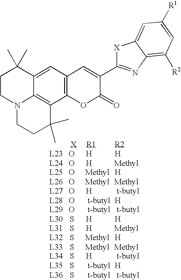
O.[H].[H].O.[H].[Methyl].O.[Methyl].[H].O.[Methyl].[Methyl].O.[H].[t-butyl].O.[t-butyl].[H].O.[t-butyl].[t-butyl].S.[H].[H].S.[H].[Methyl].S.[Methyl].[H].S.[Methyl].[Methyl].S.[H].[t-butyl].S.[t-butyl].[H].S.[t-butyl].[t-butyl].C12=C3C4=C(C=C1C(C)(C)CCN2CCC3(C)C)C=C(C1=NC2=C([R2])C=C([R1])C=C2[X]1)C(=O)O4
